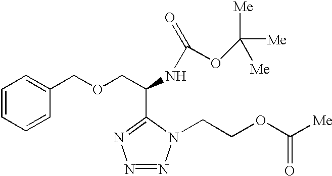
C1=CC=CC(COCC(NC(OC([Me])([Me])[Me])=O)C2=NN=NN2CCOC([Me])=O)=C1
